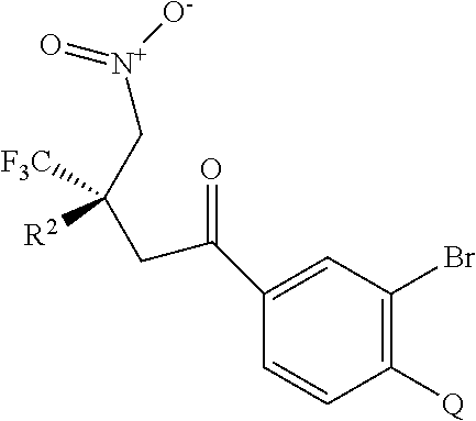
C1(C(CC(C[N+]([O-])=O)([F3C])[R2])=O)=CC(Br)=C([Q])C=C1
